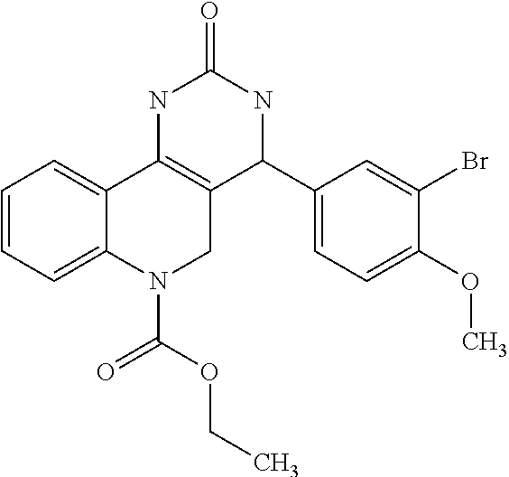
C1=CC=C2C(=C1)C1=C(CN2C(OCC)=O)C(C2=CC=C(OC)C(Br)=C2)NC(=O)N1
